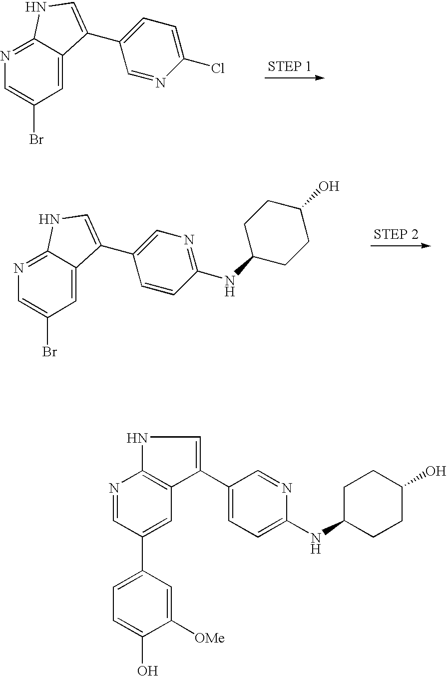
C1=C2C(=NC=C1Br)NC=C2C1=CC=C(Cl)N=C1.C1=C2C(=NC=C1Br)NC=C2C1=CN=C(NC2CCC(O)CC2)C=C1.N1=CC(C2=CC=C(O)C([OMe])=C2)=CC2=C1NC=C2C1=CC=C(NC2CCC(O)CC2)N=C1
